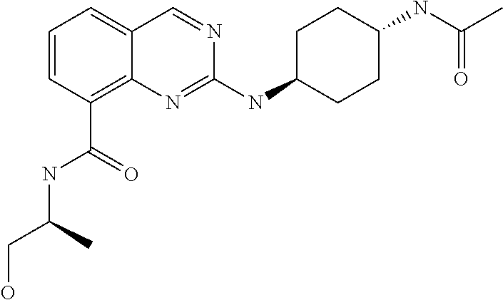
C1=CC=C2C(=C1C(=O)NC(CO)C)N=C(NC1CCC(NC(C)=O)CC1)N=C2
